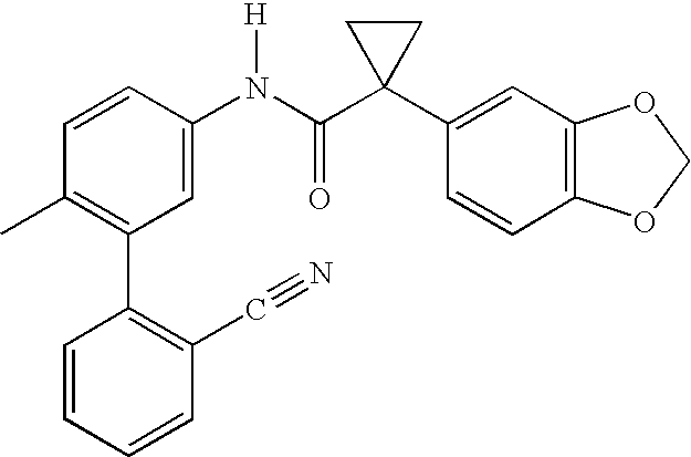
C1(C2=C(C)C=CC(N(C(C3(C4=CC5=C(C=C4)OCO5)CC3)=O)[H])=C2)=C(C#N)C=CC=C1
